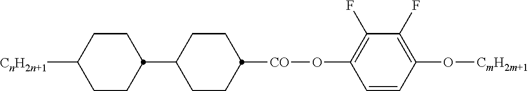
C1([CnH2n+1])CCC(C2CCC([CO]OC3=C(F)C(F)=C(O[CmH2m+1])C=C3)CC2)CC1
